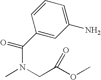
C1(C(N(C)CC(OC)=O)=O)=CC(N)=CC=C1
